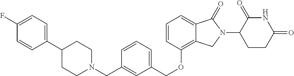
C(OC1=C2C(=CC=C1)C(=O)N(C1C(=O)NC(=O)CC1)C2)C1=CC=CC(CN2CCC(C3=CC=C(F)C=C3)CC2)=C1
